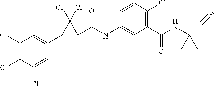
C1(Cl)=C(Cl)C(Cl)=CC(C2C(C(NC3=CC(C(NC4(C#N)CC4)=O)=C(Cl)C=C3)=O)C2(Cl)Cl)=C1
